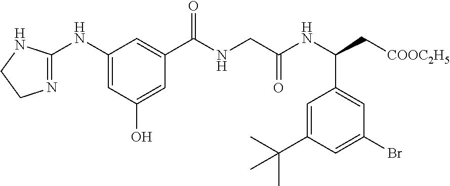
C1(NC2=NCCN2)=CC(O)=CC(C(NCC(NC(C[COOC2H5])C2=CC(Br)=CC(C(C)(C)C)=C2)=O)=O)=C1
